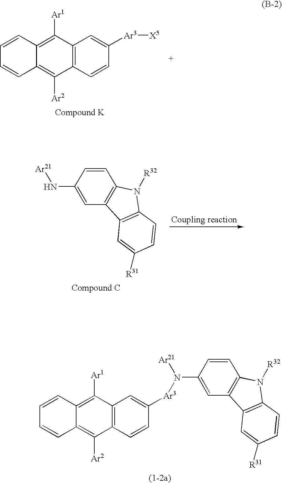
C1=CC2=C([Ar1])C3=C(C([Ar2])=C2C=C1)C=CC([Ar3][X5])=C3.C1=CC(N[Ar21])=CC2=C1N([R32])C1=C2C=C([R31])C=C1.C1=CC2=C([Ar1])C3=C(C([Ar2])=C2C=C1)C=CC([Ar3]N([Ar21])C1=CC2=C(C=C1)N([R32])C1=C2C=C([R31])C=C1)=C3
